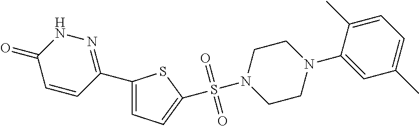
C1(C2=NNC(=O)C=C2)=CC=C(S(N2CCN(C3=CC(C)=CC=C3C)CC2)(=O)=O)S1
